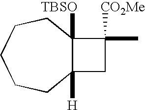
C12([TBSO])C([H])(CC1([CO2Me])C)CCCCC2
